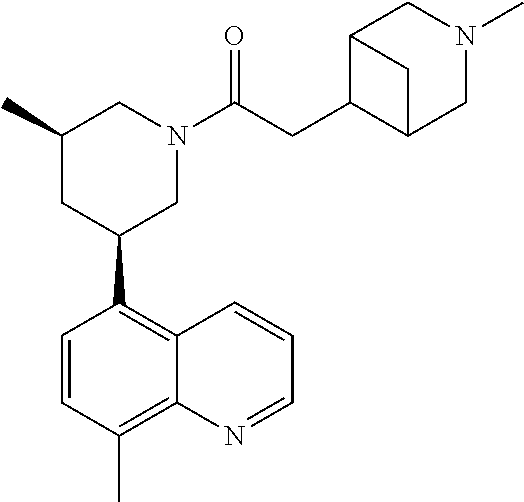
C1=CC(C)=C2C(=C1C1CN(C(CC3C4CN(C)CC3C4)=O)CC(C)C1)C=CC=N2
